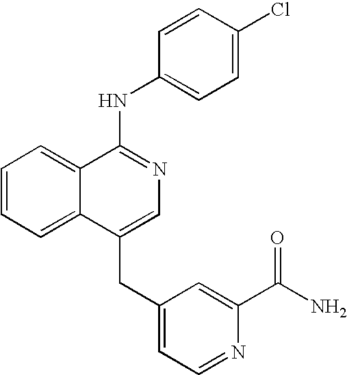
C12=CC=CC=C1C(NC1=CC=C(Cl)C=C1)=NC=C2CC1=CC=NC(C(N)=O)=C1
